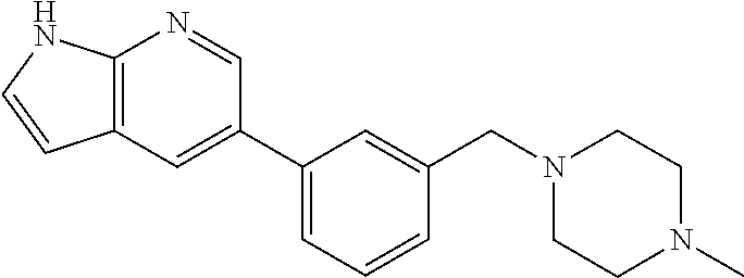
C1=C(C2=CC3=C(N=C2)NC=C3)C=C(CN2CCN(C)CC2)C=C1
